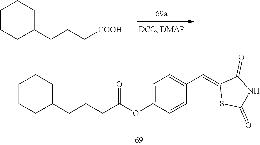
C1(CCC[COOH])CCCCC1.C1=CC(OC(CCCC2CCCCC2)=O)=CC=C1C=C1SC(=O)NC1=O
